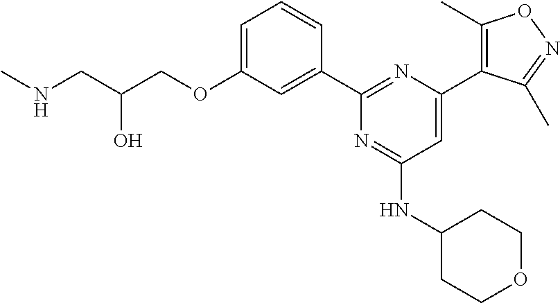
N(CC(COC1=CC=CC(C2=NC(C3=C(C)ON=C3C)=CC(NC3CCOCC3)=N2)=C1)O)C
